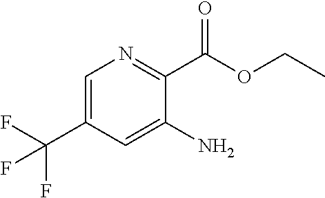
C1=C(C(F)(F)F)C=C(N)C(C(OCC)=O)=N1
